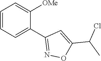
C1=CC=C(C2=NOC(C(C)Cl)=C2)C([OMe])=C1
